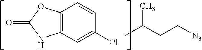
C12=C(C=C(Cl)C=C1)NC(=O)O2.CC(CC[N3])C
